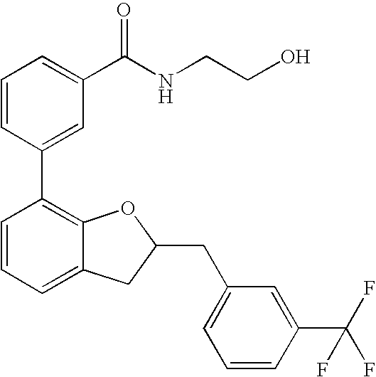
C1=CC(C2=C3C(=CC=C2)CC(CC2=CC=CC(C(F)(F)F)=C2)O3)=CC(C(NCCO)=O)=C1
